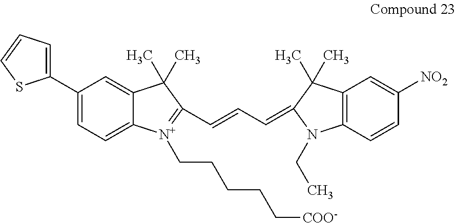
C1(C2=CC=CS2)=CC=C2C(=C1)C(C)(C)C(C=CC=C1C(C)(C)C3=C(N1CC)C=CC([NO2])=C3)=[N+]2CCCCC[COO-]
